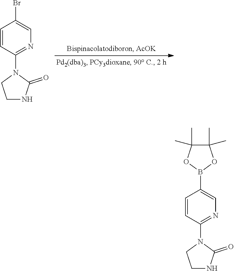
C1=CC(N2CCNC2=O)=NC=C1B1OC(C)(C)C(C)(C)O1.C1=CC(N2CCNC2=O)=NC=C1Br
